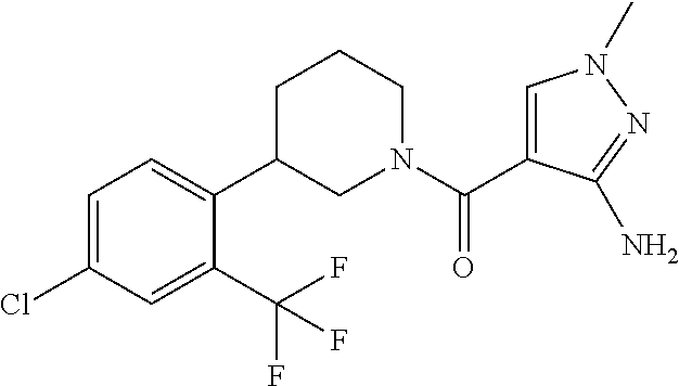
C(C1=CN(C)N=C1N)(=O)N1CCCC(C2=CC=C(Cl)C=C2C(F)(F)F)C1
